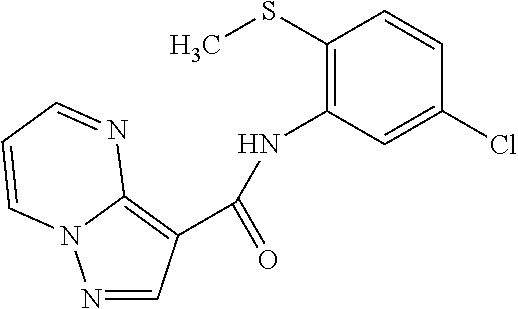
N1=CC(C(=O)NC2=C(SC)C=CC(Cl)=C2)=C2N1C=CC=N2
